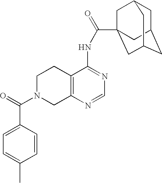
C1N(C(=O)C2=CC=C(C)C=C2)CC2=C(C1)C(NC(=O)C13CC4CC(CC(C1)C4)C3)=NC=N2
